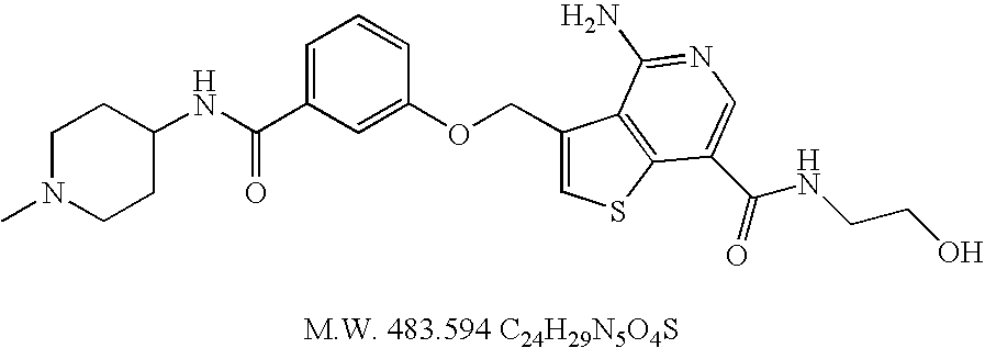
C1N(C)CCC(NC(C2=CC=CC(OCC3=CSC4=C3C(N)=NC=C4C(NCCO)=O)=C2)=O)C1
